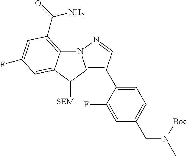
N12C3=C(C(=O)N)C=C(F)C=C3C([SEM])C1=C(C1=CC=C(CN(C)[Boc])C=C1F)C=N2
